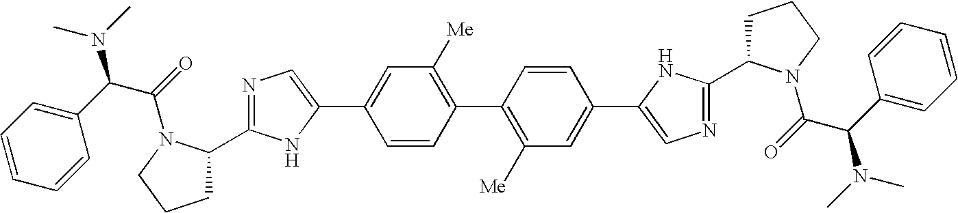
C1C(C2=NC=C(C3=CC([Me])=C(C4=C([Me])C=C(C5=CN=C(C6CCCN6C(=O)C(C6=CC=CC=C6)N(C)C)N5)C=C4)C=C3)N2)N(C(=O)C(C2=CC=CC=C2)N(C)C)CC1
